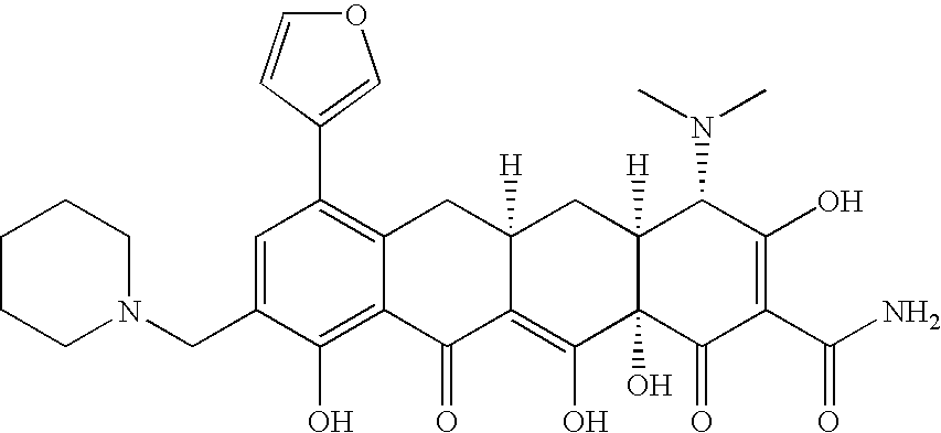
N1(CC2=CC(C3=COC=C3)=C3C(=C2O)C(=O)C2=C(O)C4(O)C([H])(CC2([H])C3)C(N(C)C)C(O)=C(C(N)=O)C4=O)CCCCC1
